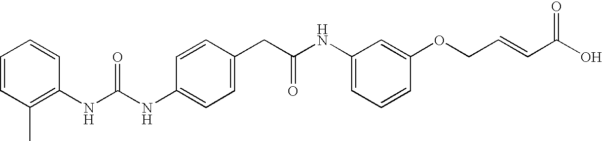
C1=CC(CC(NC2=CC=CC(OCC=CC(O)=O)=C2)=O)=CC=C1NC(NC1=C(C)C=CC=C1)=O
